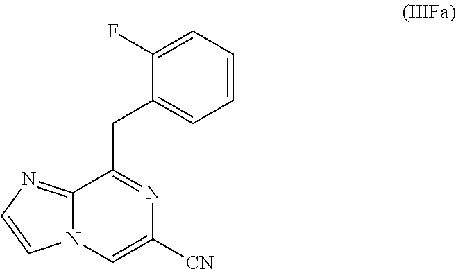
C12=NC=CN1C=C([CN])N=C2CC1=CC=CC=C1F
